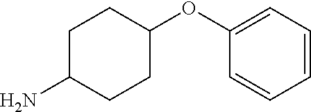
NC1CCC(OC2=CC=CC=C2)CC1
